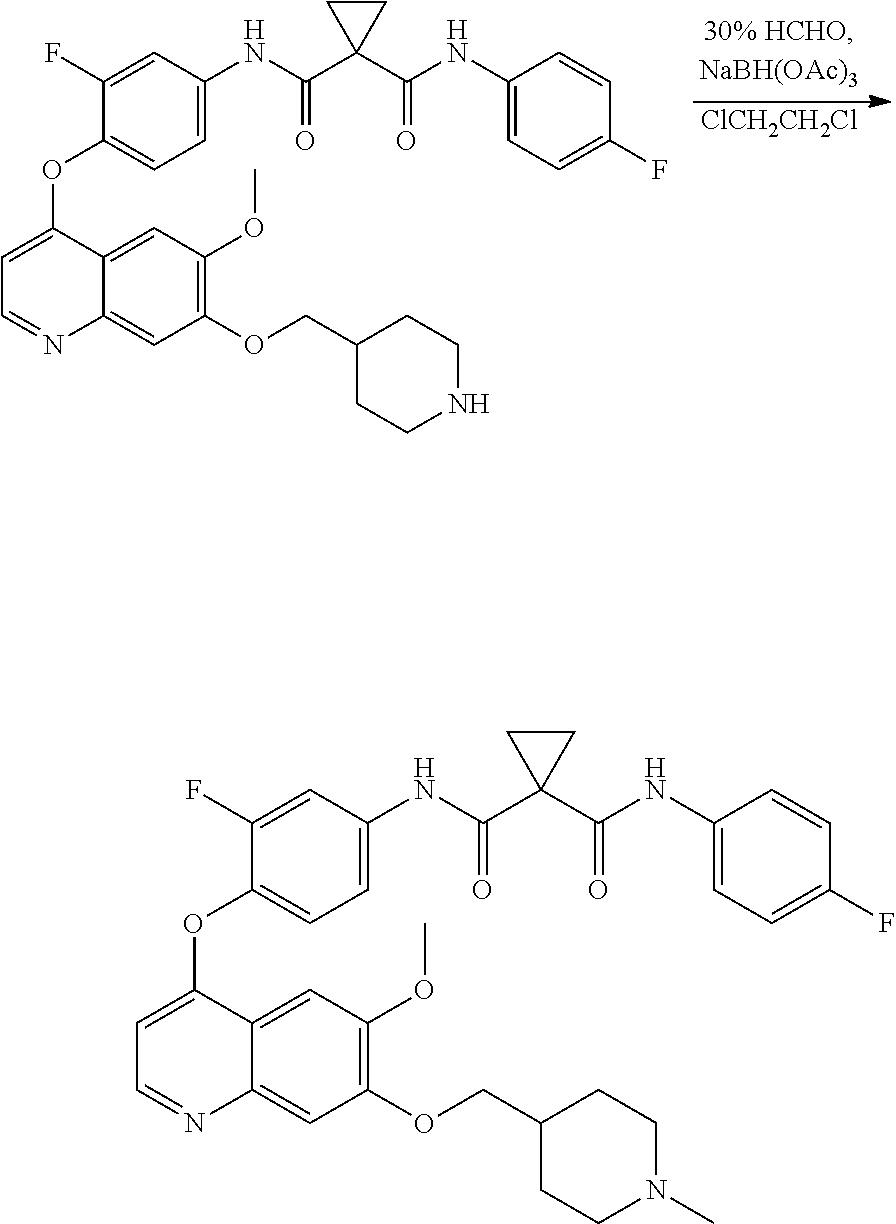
C1(OCC2CCNCC2)=C(OC)C=C2C(=C1)N=CC=C2OC1=CC=C(NC(C2(C(NC3=CC=C(F)C=C3)=O)CC2)=O)C=C1F.[ClCH2CH2Cl].C1(OCC2CCN(C)CC2)=C(OC)C=C2C(=C1)N=CC=C2OC1=CC=C(NC(C2(C(NC3=CC=C(F)C=C3)=O)CC2)=O)C=C1F
